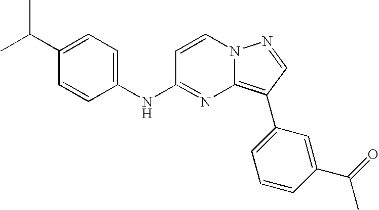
C1(C(C)C)=CC=C(NC2=NC3=C(C4=CC=CC(C(=O)C)=C4)C=NN3C=C2)C=C1
